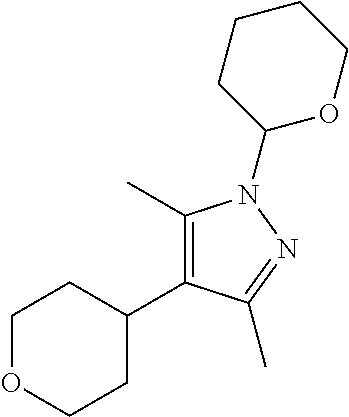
C1(C)=C(C2CCOCC2)C(C)=NN1C1OCCCC1
